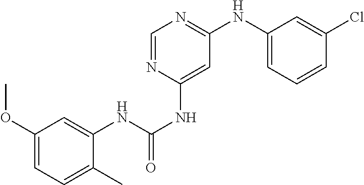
C1=CC=C(NC2=NC=NC(NC(NC3=CC(OC)=CC=C3C)=O)=C2)C=C1Cl
